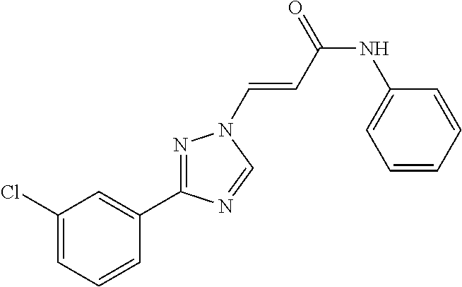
C1(Cl)=CC=CC(C2=NN(C=CC(=O)NC3=CC=CC=C3)C=N2)=C1
